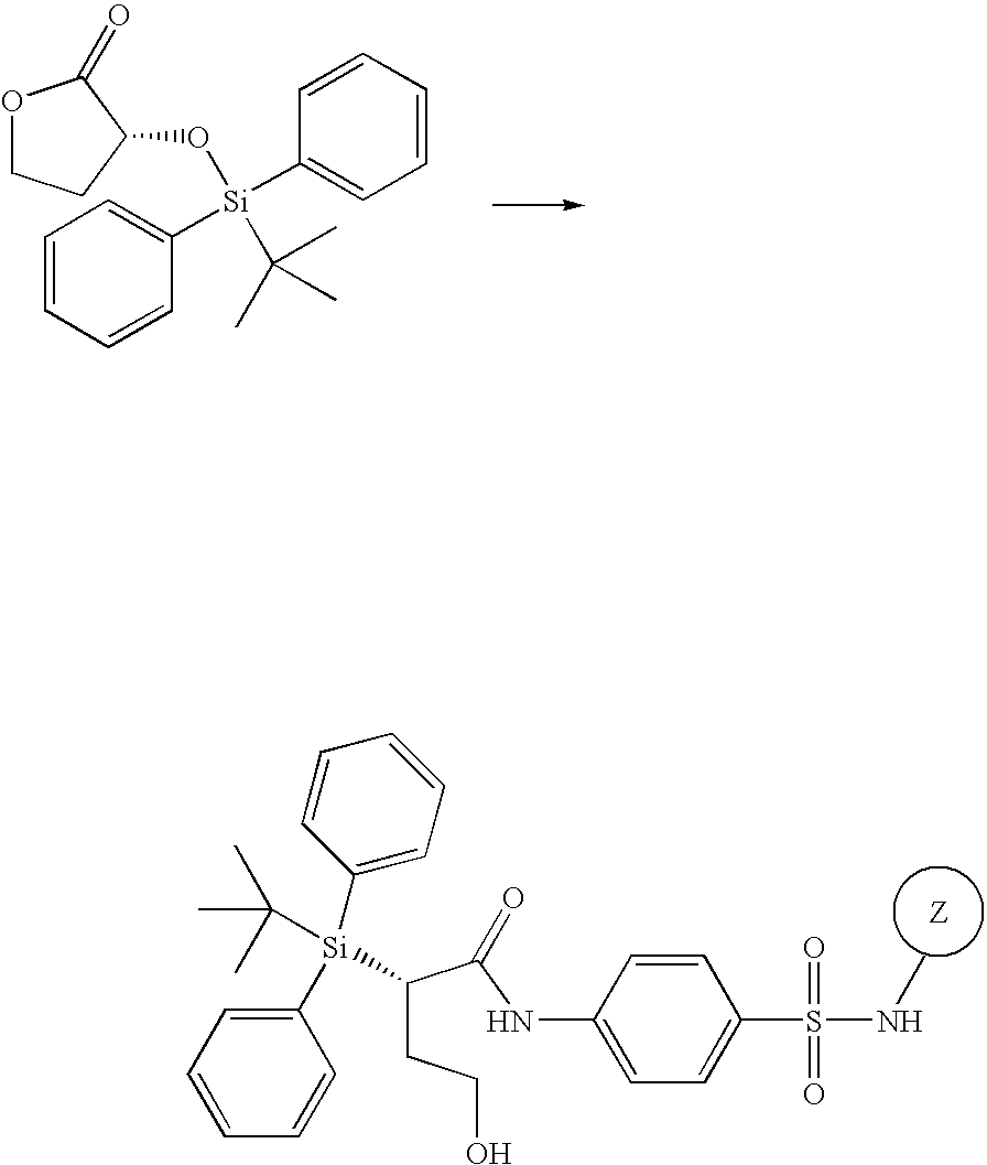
O1CCC(O[Si](C2=CC=CC=C2)(C2=CC=CC=C2)C(C)(C)C)C1=O.C1([Si](C2=CC=CC=C2)(C(C)(C)C)C(CCO)C(NC2=CC=C(S(=O)(=O)NC)C=C2)=O)=CC=CC=C1
